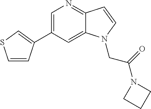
C1=C(C2=CSC=C2)C=C2C(=N1)C=CN2CC(N1CCC1)=O
